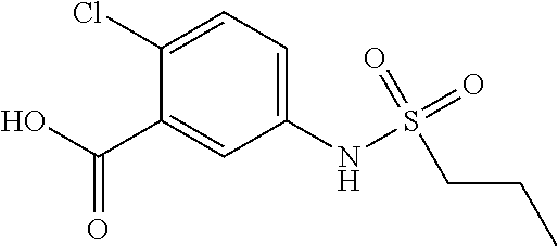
C1=C(Cl)C(C(O)=O)=CC(NS(=O)(=O)CCC)=C1
